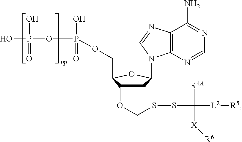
C1C(OCSSC([L2][R5])([R4A])[X][R6])C(COP(OP(O)(=O)O)(=O)O)OC1N1C2=C(C(N)=NC=N2)N=C1
